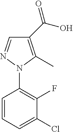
C1=CC=C(Cl)C(F)=C1N1C(C)=C(C(O)=O)C=N1
